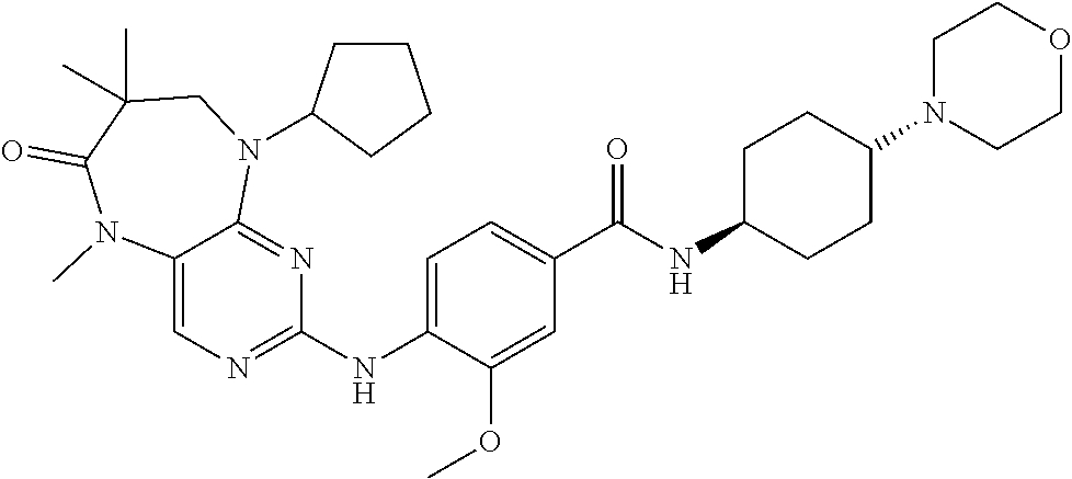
C12=CN=C(NC3=CC=C(C(NC4CCC(N5CCOCC5)CC4)=O)C=C3OC)N=C1N(C1CCCC1)CC(C)(C)C(=O)N2C
